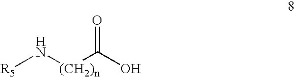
[(CH2)n](N[R5])C(O)=O
